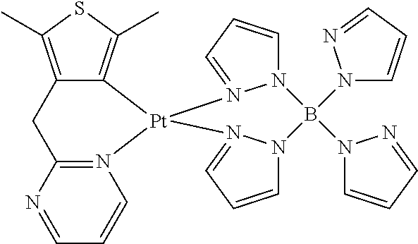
N12=C(N=CC=C1)CC1=C(C)SC(C)=C1[Pt]21N2=CC=CN2B(N2C=CC=N2)(N2C=CC=N2)N2C=CC=N12
